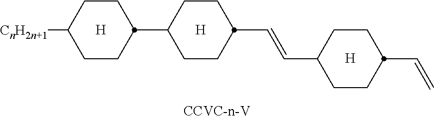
C1CC([CnH2n+1])CCC1C1CCC(C=CC2CCC(C=C)CC2)CC1
